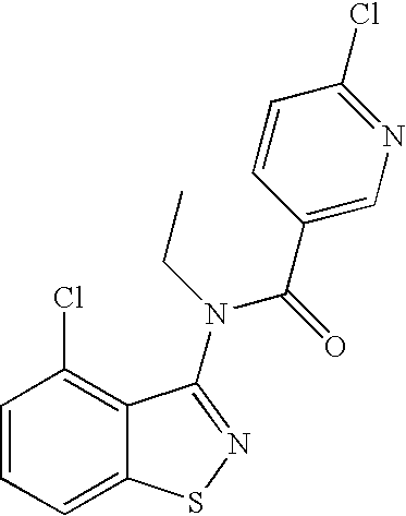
C1=CC=C2C(=C1Cl)C(N(C(=O)C1=CN=C(Cl)C=C1)CC)=NS2
